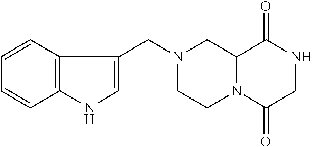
C12N(C(=O)CNC1=O)CCN(CC1=CNC3=C1C=CC=C3)C2
